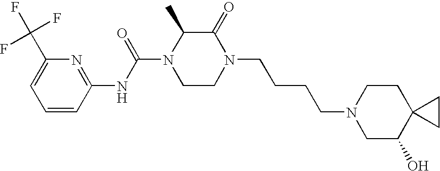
C1=CC(NC(N2CCN(CCCCN3CC(O)C4(CC3)CC4)C(=O)C2C)=O)=NC(C(F)(F)F)=C1
